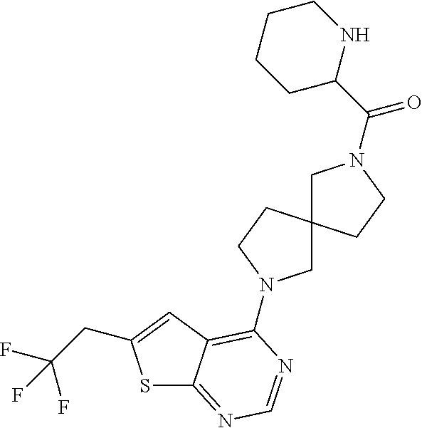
S1C2=NC=NC(N3CC4(CC3)CN(C(=O)C3NCCCC3)CC4)=C2C=C1CC(F)(F)F
